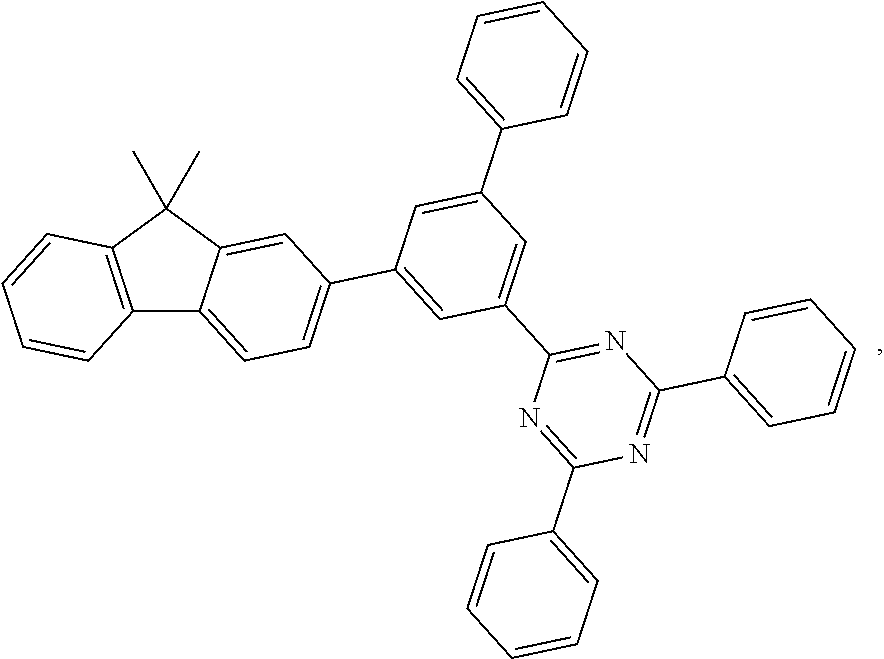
C12=C(C(C)(C)C3=CC(C4=CC(C5=NC(C6=CC=CC=C6)=NC(C6=CC=CC=C6)=N5)=CC(C5=CC=CC=C5)=C4)=CC=C13)C=CC=C2
